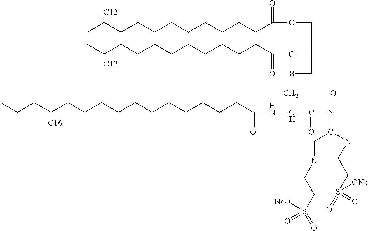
CCCCCCCCCCCC(=O)OCC(OC(=O)CCCCCCCCCCC)CSCC(C(NC(NCCS(=O)(=O)[ONa])CNCCS(=O)(=O)[NaO])=O)NC(=O)CCCCCCCCCCCCCCC.O.[C12].[C12].[C16]
